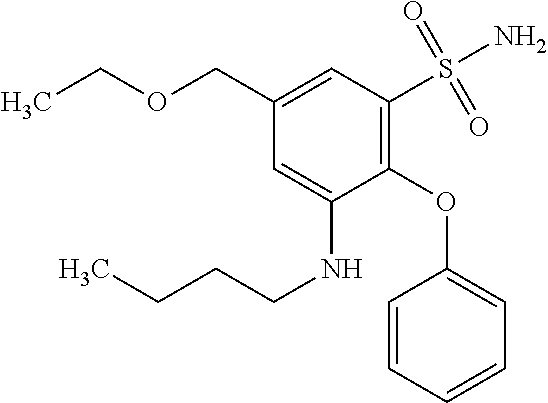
C1=CC=CC=C1OC1=C(S(N)(=O)=O)C=C(COCC)C=C1NCCCC
